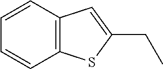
C12=C(C=CC=C1)C=C(CC)S2
